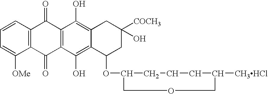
C1=C([OMe])C2=C(C=C1)C(=O)C1=C(C2=O)C(O)=C2C(=C1O)CC([COCH3])(O)CC2OC1CCCC([CH3HCl])COC1
